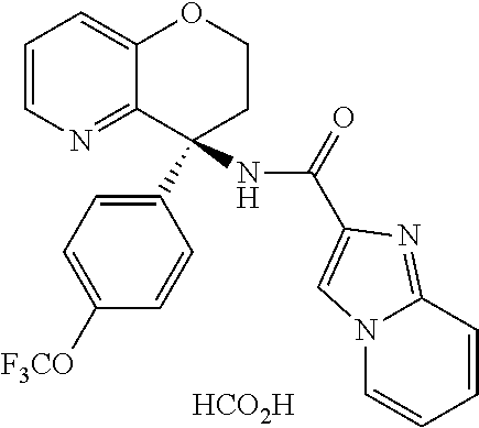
[HCO2H].C1=CN=C2C(=C1)OCCC2(C1=CC=C([F3CO])C=C1)NC(=O)C1=CN2C(=N1)C=CC=C2
